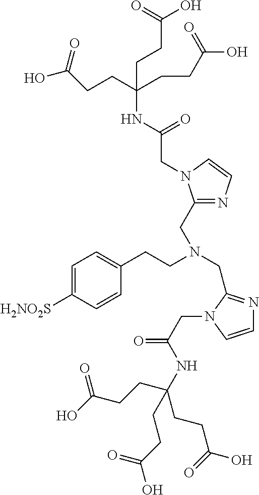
C(CCC(O)=O)(CCC(=O)O)(CCC(=O)O)NC(CN1C(CN(CCC2=CC=C([H2NO2S])C=C2)CC2=NC=CN2CC(=O)NC(CCC(O)=O)(CCC(O)=O)CCC(O)=O)=NC=C1)=O
